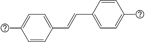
C1=C(C=CC2=CC=C(C)C=C2)C=CC(C)=C1
